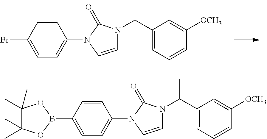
C1=CC(Br)=CC=C1N1C=CN(C(C2=CC=CC([OCH3])=C2)C)C1=O.C1=CC(B2OC(C)(C)C(C)(C)O2)=CC=C1N1C=CN(C(C2=CC=CC([OCH3])=C2)C)C1=O
